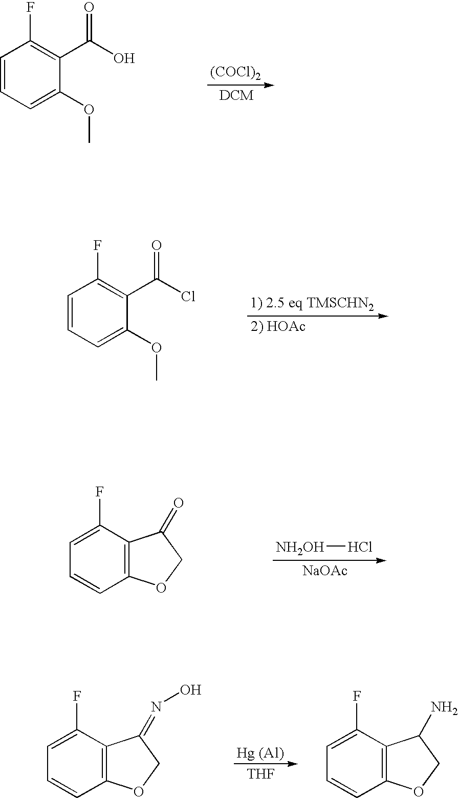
C1=CC=C(OC)C(C(O)=O)=C1F.[(COCl)2].C1=CC=C(OC)C(C(Cl)=O)=C1F.C1(F)=CC=CC2=C1C(=O)CO2.[NH2OH]Cl.[NaOAc].C1(F)=CC=CC2=C1C(=NO)CO2.[THF].C1(F)=CC=CC2=C1C(N)CO2
